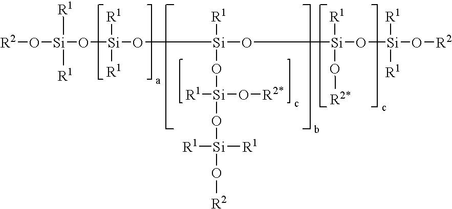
[R2]O[Si](O[Si]([R1])([R1])O[Si](O[Si](O[Si](O[R2])([R1])[R1])([R1])O[R2*])([R1])O[Si](O[Si](O[R2])([R1])[R1])(O[R2*])[R1])([R1])[R1]
